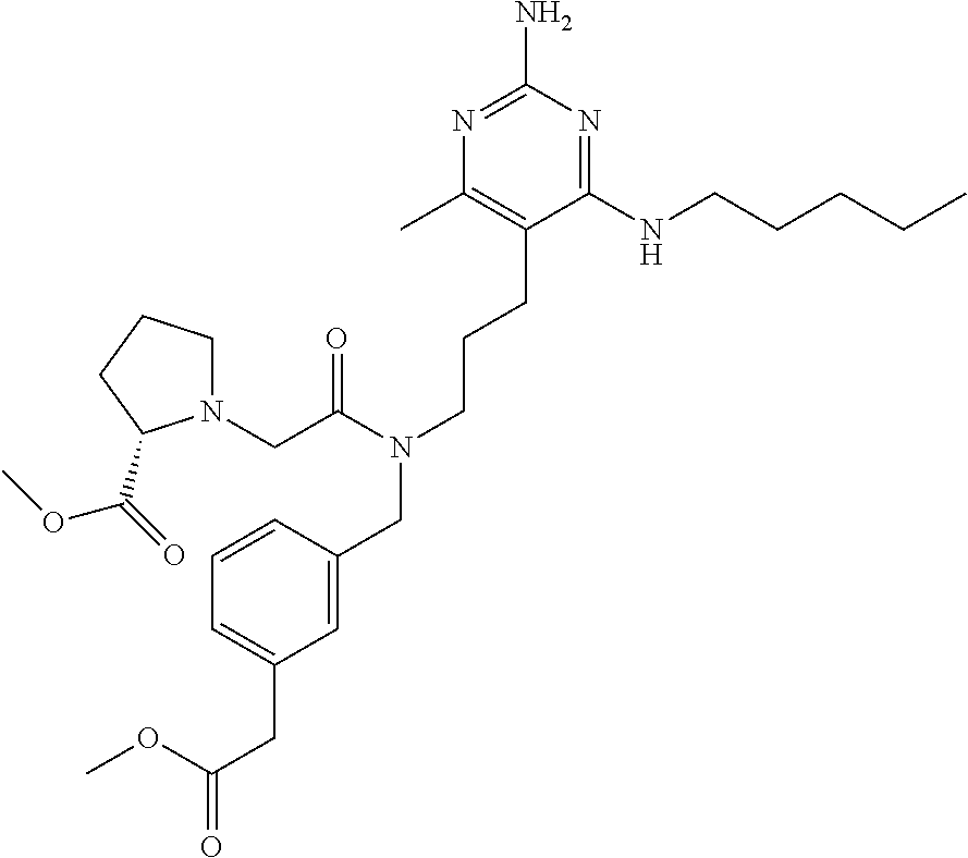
C1=C(CN(CCCC2=C(C)N=C(N)N=C2NCCCCC)C(CN2CCCC2C(=O)OC)=O)C=CC=C1CC(=O)OC
